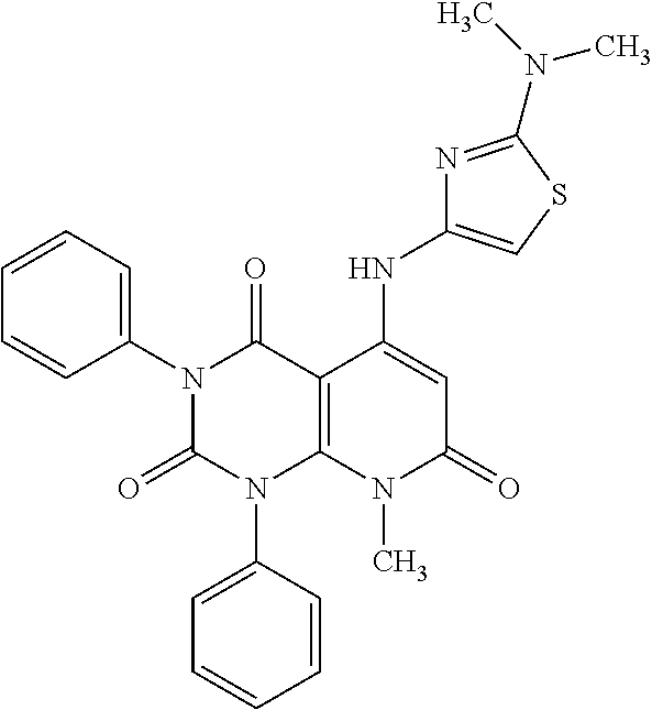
C1(N2C(=O)N(C3=CC=CC=C3)C3=C(C2=O)C(NC2=CSC(N(C)C)=N2)=CC(=O)N3C)=CC=CC=C1
